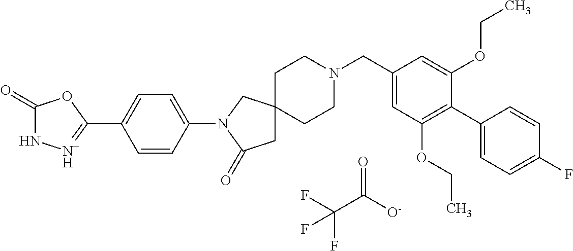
FC(C([O-])=O)(F)F.C1CN(CC2=CC(OCC)=C(C3=CC=C(F)C=C3)C(OCC)=C2)CCC12CC(=O)N(C1=CC=C(C3=[N+H]NC(=O)O3)C=C1)C2
